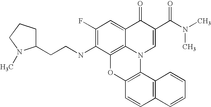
C1(F)=C(NCCC2CCCN2C)C2=C3C(=C1)C(=O)C(C(N(C)C)=O)=CN3C1=C(O2)C=CC2=C1C=CC=C2
